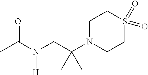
CC(N(CC(N1CCS(=O)(=O)CC1)(C)C)[H])=O
